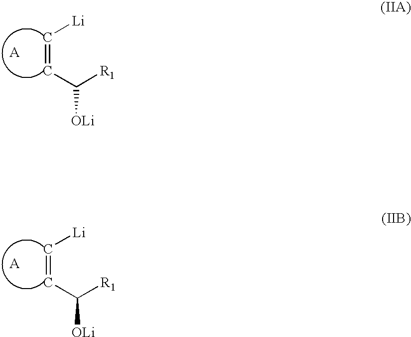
C(=CC([R1])[OLi])[Li].C(=CC([R1])[OLi])[Li]
